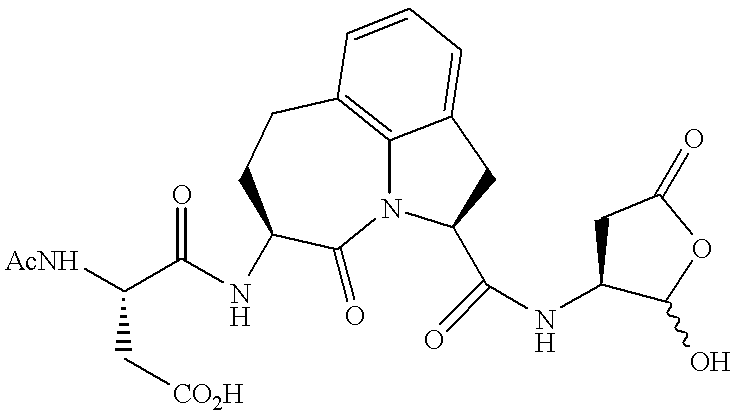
[AcNH]C(C(=O)NC1CCC2=C3N(C1=O)C(C(=O)NC1C(O)OC(=O)C1)CC3=CC=C2)C[CO2H]
